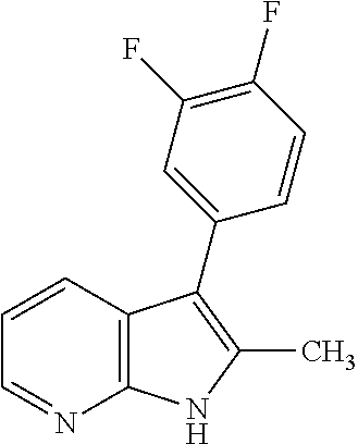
C12=C(NC(C)=C1C1=CC(F)=C(F)C=C1)N=CC=C2
